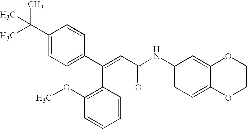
C(=CC(=O)NC1=CC=C2C(=C1)OCCO2)(C1=CC=C(C(C)(C)C)C=C1)C1=C(OC)C=CC=C1
